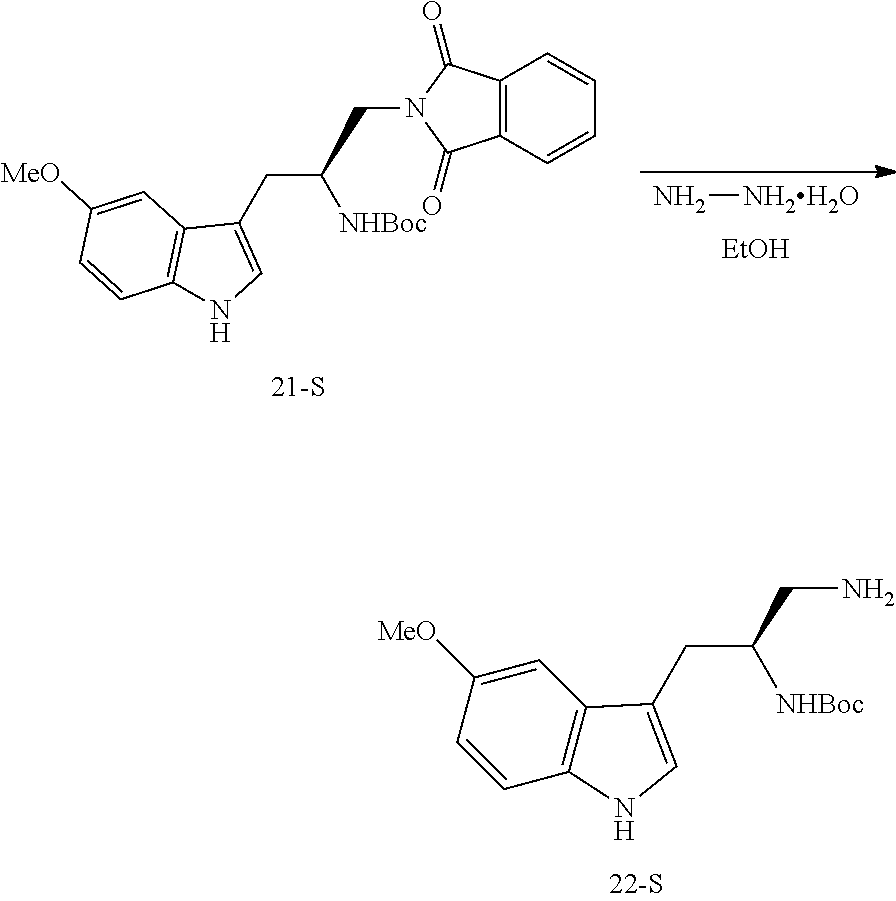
C1=C([MeO])C=CC2=C1C(CC(CN)[NHBoc])=CN2.N[NH2H2O].[EtOH].C(C([NHBoc])CN1C(=O)C2=C(C1=O)C=CC=C2)C1=CNC2=C1C=C([MeO])C=C2
